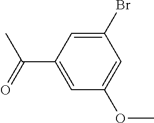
C1(Br)=CC(C(C)=O)=CC(OC)=C1
